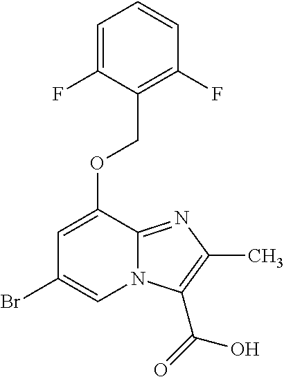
C1=C(F)C(COC2=CC(Br)=CN3C2=NC(C)=C3C(=O)O)=C(F)C=C1
